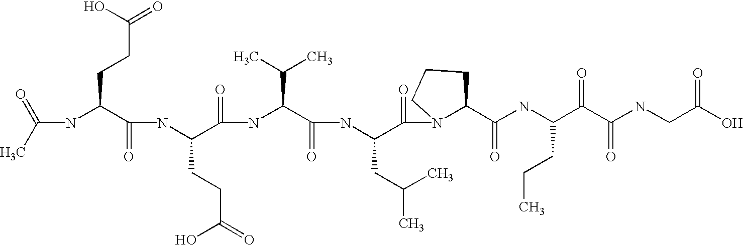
C(NC(C(NC(C(=O)NC(C(=O)NC(C(=O)N1C(C(=O)NC(C(C(=O)NCC(O)=O)=O)CCC)CCC1)CC(C)C)C(C)C)CCC(=O)O)=O)CCC(=O)O)(C)=O
